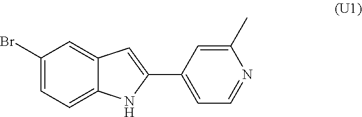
C1(Br)=CC=C2C(=C1)C=C(C1=CC=NC(C)=C1)N2
